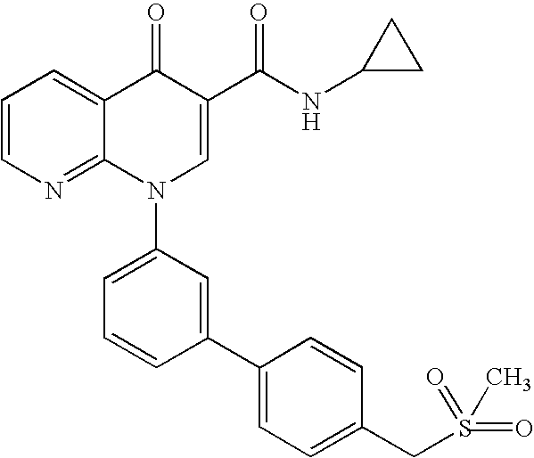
C1=CN=C2C(=C1)C(=O)C(C(NC1CC1)=O)=CN2C1=CC=CC(C2=CC=C(CS(=O)(=O)C)C=C2)=C1
